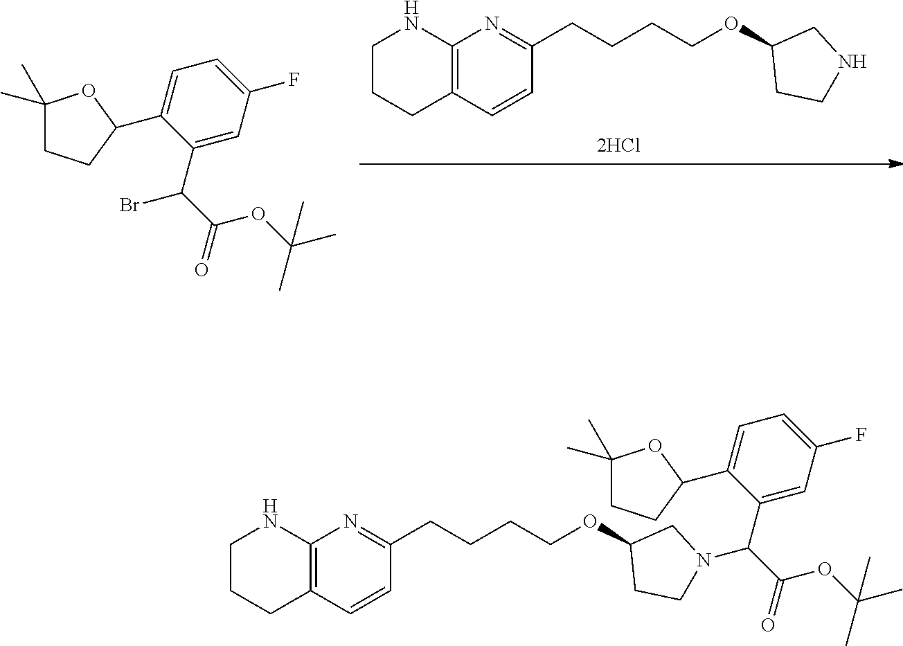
C12=C(C=CC(CCCCOC3CCNC3)=N1)CCCN2.C1(C)(C)CCC(C2=CC=C(F)C=C2C(Br)C(=O)OC(C)(C)C)O1.C12=C(C=CC(CCCCOC3CCN(C(C4=CC(F)=CC=C4C4CCC(C)(C)O4)C(=O)OC(C)(C)C)C3)=N1)CCCN2
